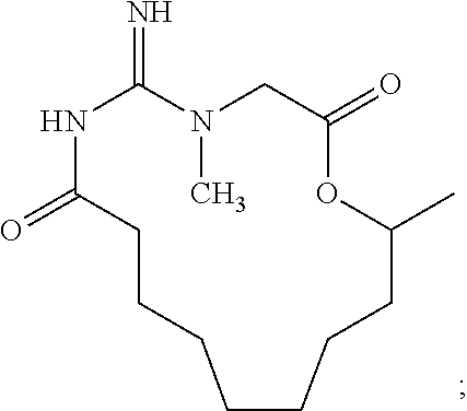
N1C(=O)CCCCCCCC(C)OC(=O)CN(C)C1=N
